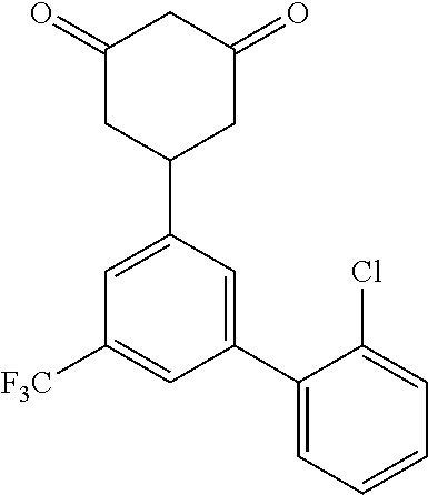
C1(=O)CC(C2=CC([F3C])=CC(C3=CC=CC=C3Cl)=C2)CC(=O)C1
